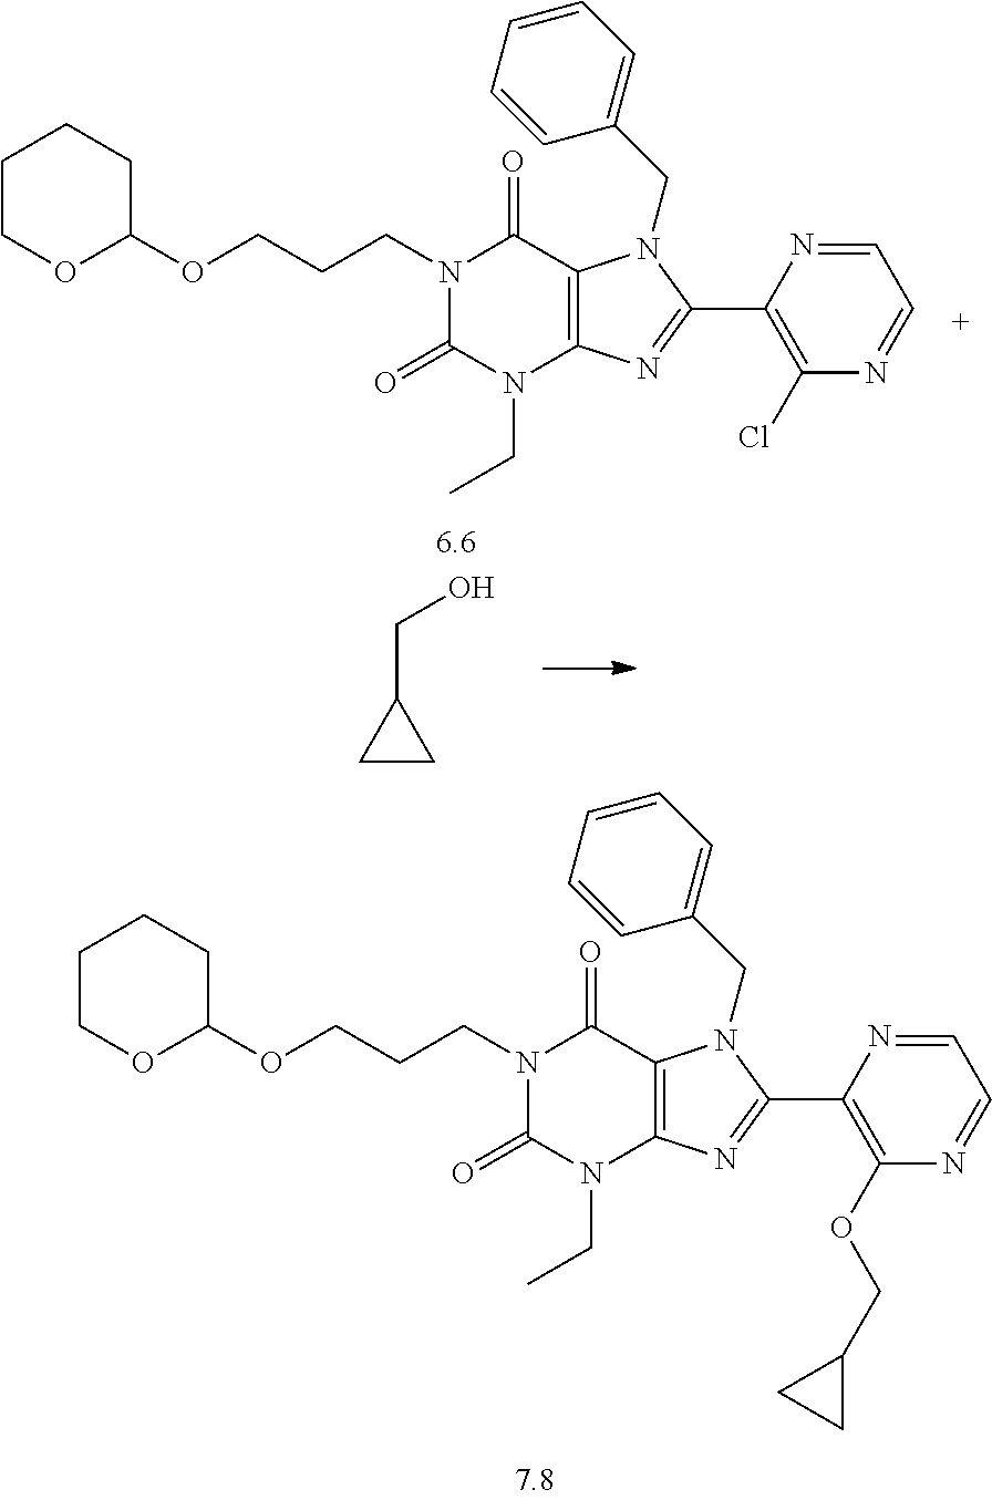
C1CC1CO.C1COC(OCCCN2C(=O)N(CC)C3=C(C2=O)N(CC2=CC=CC=C2)C(C2=C(OCC4CC4)N=CC=N2)=N3)CC1.C1COC(OCCCN2C(=O)N(CC)C3=C(C2=O)N(CC2=CC=CC=C2)C(C2=C(Cl)N=CC=N2)=N3)CC1
